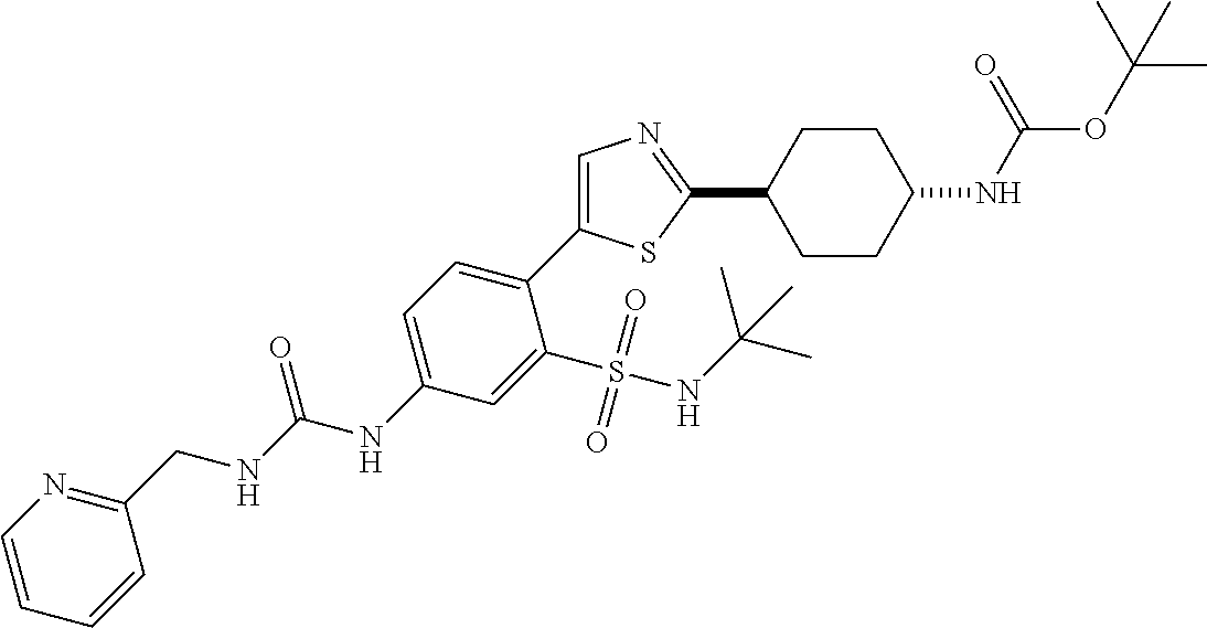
C1=CC=CC(CNC(NC2=CC=C(C3=CN=C(C4CCC(NC(OC(C)(C)C)=O)CC4)S3)C(S(NC(C)(C)C)(=O)=O)=C2)=O)=N1
